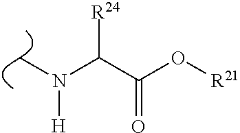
C(C(O[R21])=O)(N([H])C)[R24]
